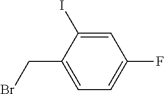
C1=C(I)C(CBr)=CC=C1F
